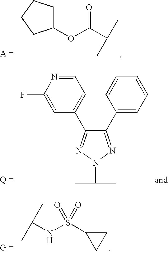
C1(C2=CC=CC=C2)=NN(C(C)C)N=C1C1=CC=NC(F)=C1.C1(OC(C(C)C)=O)CCCC1.C(NS(C1CC1)(=O)=O)(C)C
